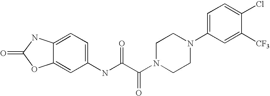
C12=CC=C(NC(C(N3CCN(C4=CC=C(Cl)C([CF3])=C4)CC3)=O)=O)C=C1OC(=O)N2
